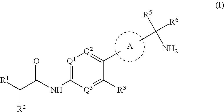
[R1]C(C(NC1=[Q1][Q2]=C(C)C([R3])=[Q3]1)=O)[R2].CC([R6])([R5])N.[A]
